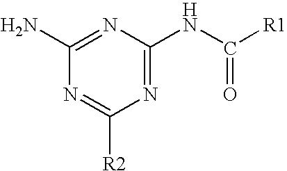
[R2]C1=NC(N)=NC(NC([R1])=O)=N1
